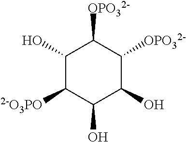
C1(O)C([2-O3PO])C(O)C(O)C([OPO32-])C1[OPO32-]
